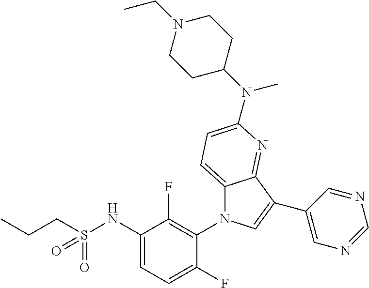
C12=CC=C(N(C3CCN(CC)CC3)C)N=C1C(C1=CN=CN=C1)=CN2C1=C(F)C(NS(CCC)(=O)=O)=CC=C1F
